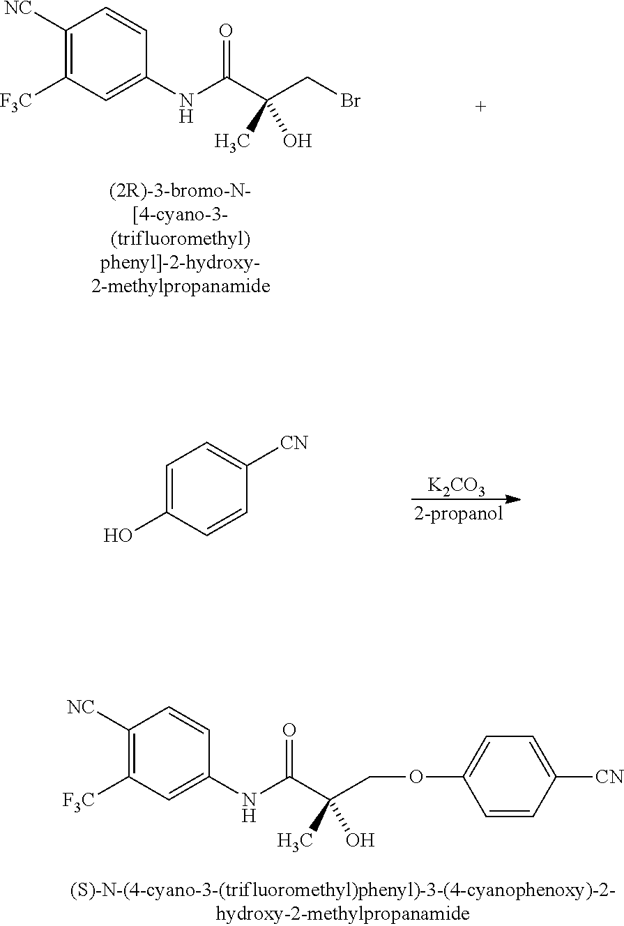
C(C(CBr)(C)O)(=O)NC1=CC([F3C])=C([NC])C=C1.C1=C(O)C=CC([CN])=C1.[K2CO3].C(C(COC1=CC=C([CN])C=C1)(C)O)(=O)NC1=CC([F3C])=C([NC])C=C1
